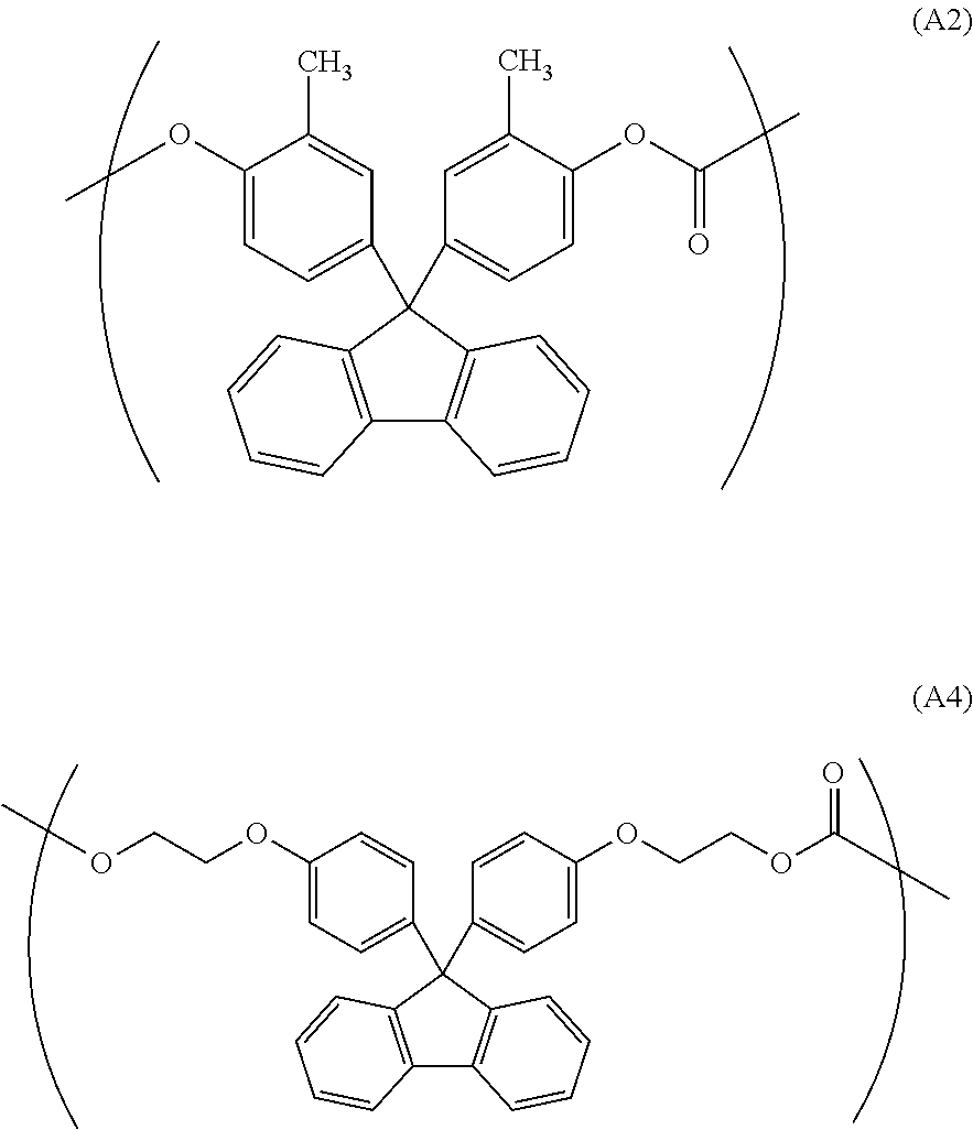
C1=C(C2(C3=CC=C(OCCOC(=O)C)C=C3)C3=C(C4=C2C=CC=C4)C=CC=C3)C=CC(OCCOC)=C1.C1=C(C2(C3=CC=C(OC(=O)C)C(C)=C3)C3=C(C4=C2C=CC=C4)C=CC=C3)C=C(C)C(OC)=C1
